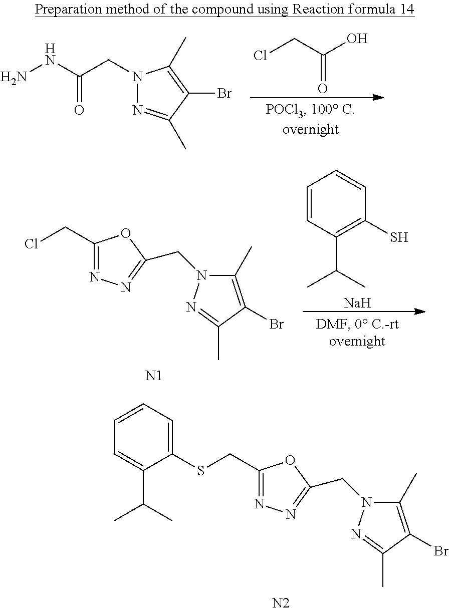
OC(CCl)=O.N1(CC(NN)=O)N=C(C)C(Br)=C1C.N1=C(CSC2=CC=CC=C2C(C)C)OC(CN2C(C)=C(Br)C(C)=N2)=N1.[N2].C1=CC(C(C)C)=C(S)C=C1.[Na].N1=C(CCl)OC(CN2C(C)=C(Br)C(C)=N2)=N1.[N1]
